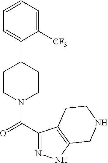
C1(C2CCN(C(C3=NNC4=C3CCNC4)=O)CC2)=CC=CC=C1[CF3]
